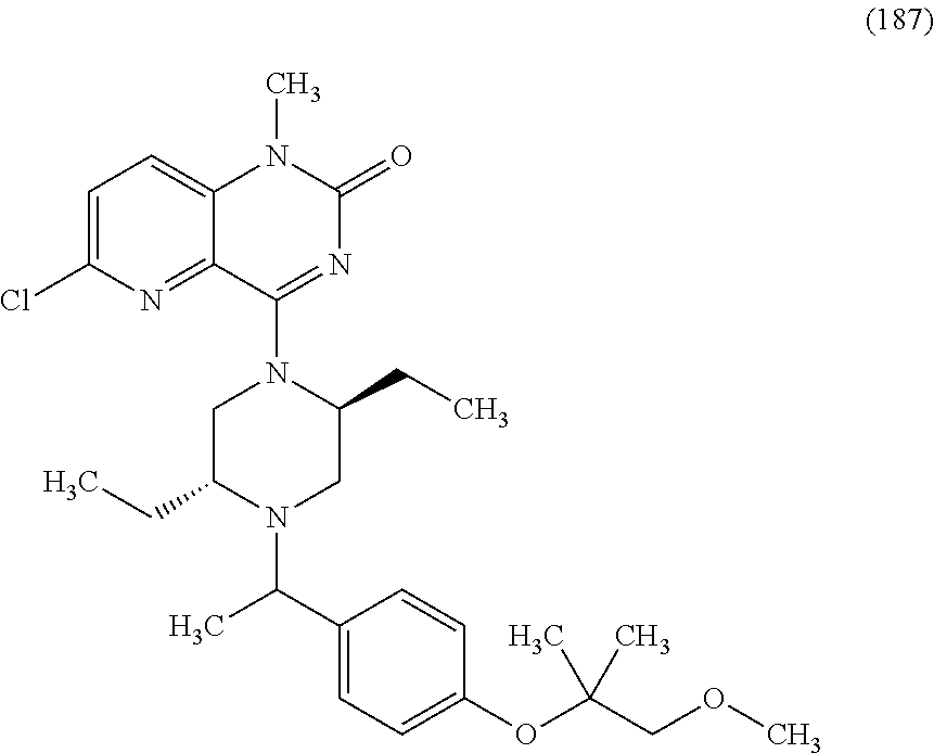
O(CC(OC1=CC=C(C(C)N2C(CC)CN(C3=NC(=O)N(C)C4=CC=C(Cl)N=C43)C(CC)C2)C=C1)(C)C)C
